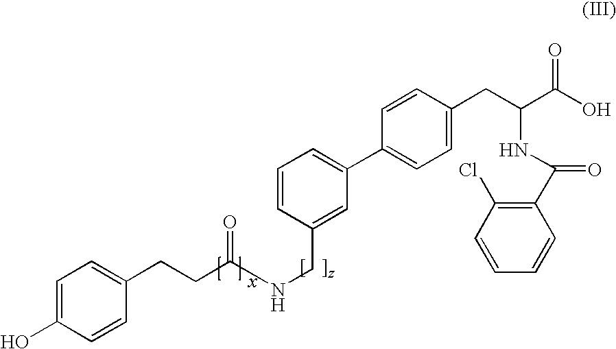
C1=CC(CNC(CCC2=CC=C(O)C=C2)=O)=CC(C2=CC=C(CC(C(O)=O)NC(C3=C(Cl)C=CC=C3)=O)C=C2)=C1
